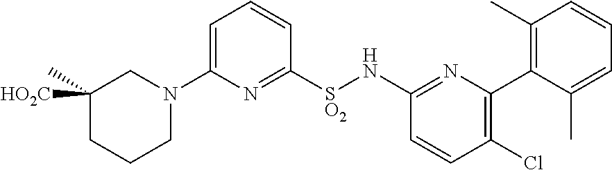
C1=C(N2CC([HO2C])(C)CCC2)N=C([SO2]NC2=NC(C3=C(C)C=CC=C3C)=C(Cl)C=C2)C=C1
